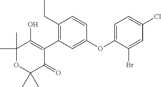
C1(C)(C)OC(C)(C)C(=O)C(C2=C(CC)C=CC(OC3=CC=C(Cl)C=C3Br)=C2)=C1O
